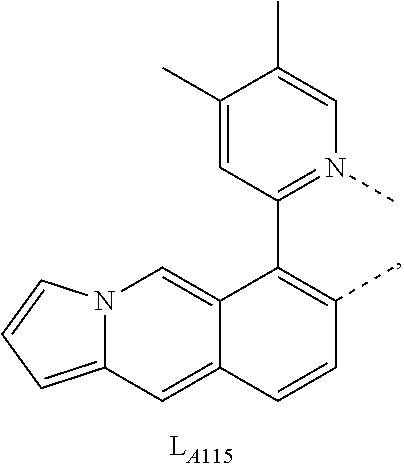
C12=CC3=CC=CN3C=C1C(C1=N(C)C=C(C)C(C)=C1)=C(C)C=C2
